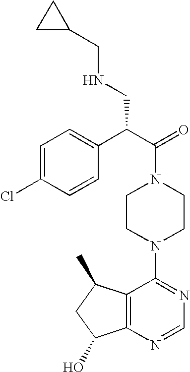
C(N1CCN(C2=NC=NC3=C2C(C)CC3O)CC1)(C(C1=CC=C(Cl)C=C1)CNCC1CC1)=O
